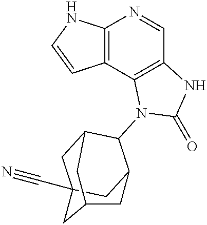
C12=C(C3=C(C=N1)NC(=O)N3C1C3CC4(C#N)CC1CC(C4)C3)C=CN2
